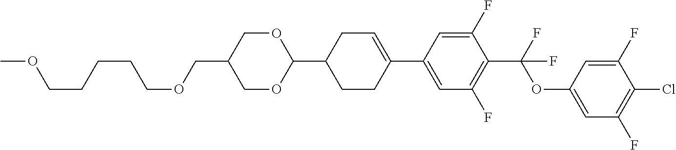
COCCCCCOCC1COC(C2CCC(C3=CC(F)=C(C(OC4=CC(F)=C(Cl)C(F)=C4)(F)F)C(F)=C3)=CC2)OC1
